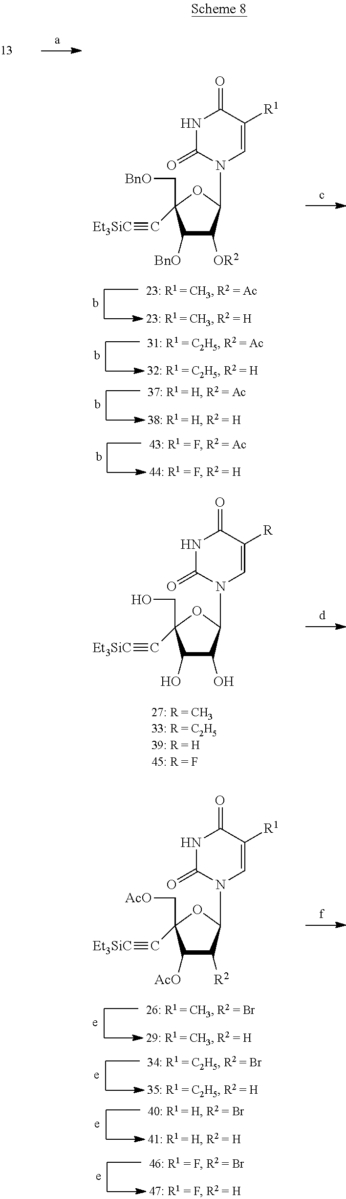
C1([BnO])C([OR2])C(N2C=C([R1])C(=O)NC2=O)OC1(C[BnO])C#[Et3SiC].C1(O)C(O)C(N2C=C([R])C(=O)NC2=O)OC1(CO)C#[Et3SiC].C1([AcO])C([R2])C(N2C=C([R1])C(=O)NC2=O)OC1(C[AcO])C#[Et3SiC]
